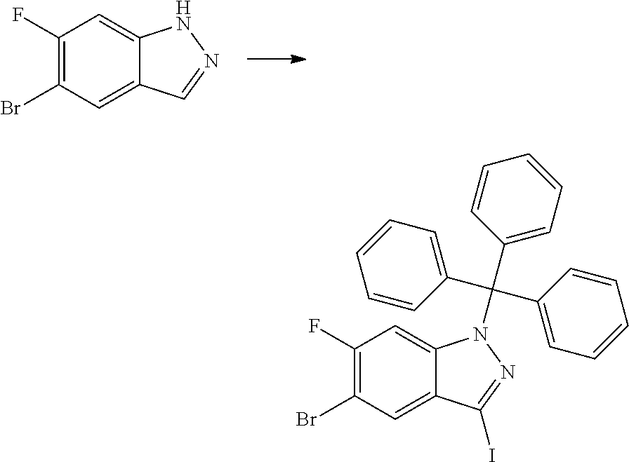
C1(F)=C(Br)C=C2C(=C1)NN=C2.C1(F)=C(Br)C=C2C(=C1)N(C(C1=CC=CC=C1)(C1=CC=CC=C1)C1=CC=CC=C1)N=C2I
